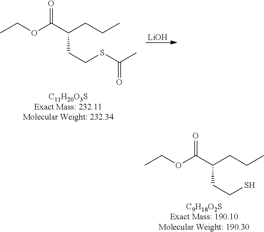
[LiOH].O(C(=O)C(CCC)CCSC(=O)C)CC.O(C(=O)C(CCC)CCS)CC
